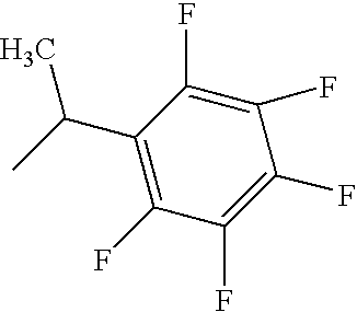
C1(C(C)C)=C(F)C(F)=C(F)C(F)=C1F
